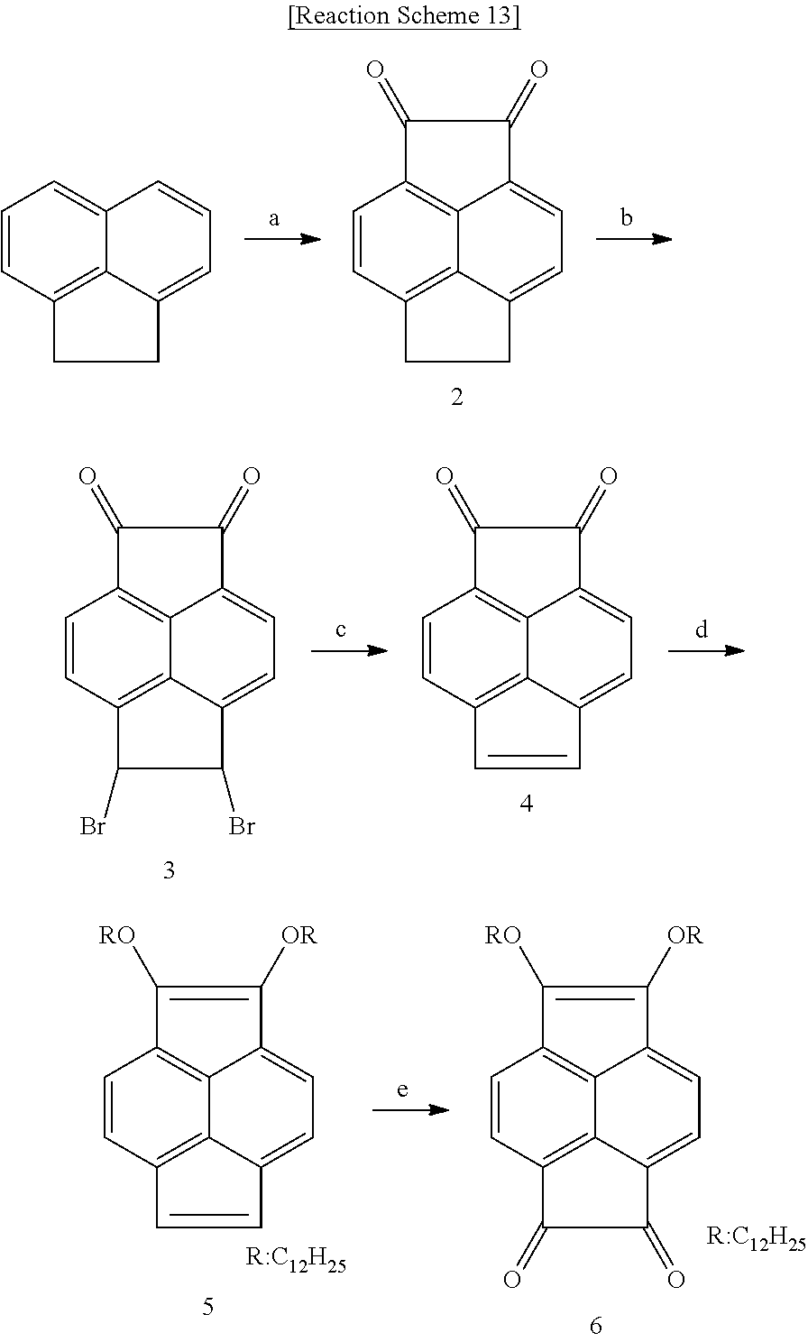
C1=CC2=C3C4=C1C(=O)C(=O)C4=CC=C3CC2.C1=CC2=C3C(=C1)C=CC=C3CC2.C1=CC2=C3C4=C1C(=O)C(=O)C4=CC=C3C(Br)C2Br.C1=CC2=C3C4=C1C(=O)C(=O)C4=CC=C3C=C2.[d].C1=CC2=C3C4=C1C([RO])=C([OR])C4=CC=C3C(=O)C2=O.C1=CC2=C3C4=C1C([RO])=C([OR])C4=CC=C3C=C2.[R:C12H25].[R:C12H25]
